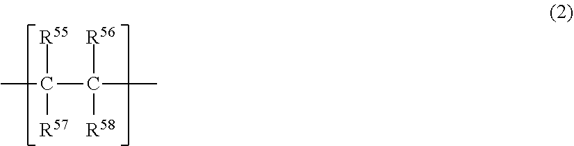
CC([R55])(C(C)([R56])[R58])[R57]
